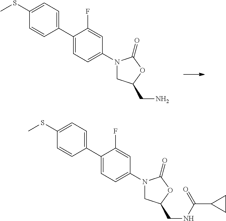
C1(C2=CC=C(N3CC(CN)OC3=O)C=C2F)=CC=C(SC)C=C1.C1(C2=CC=C(N3CC(CNC(C4CC4)=O)OC3=O)C=C2F)=CC=C(SC)C=C1
